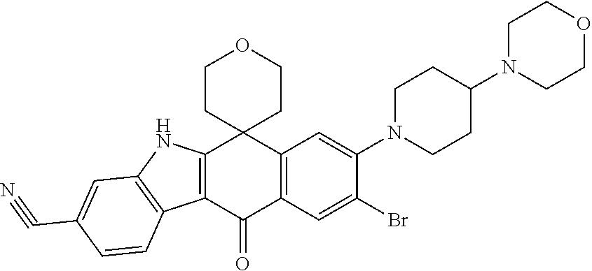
C12=C(C(=O)C3=C(C14CCOCC4)C=C(N1CCC(N4CCOCC4)CC1)C(Br)=C3)C1=C(N2)C=C(C#N)C=C1
